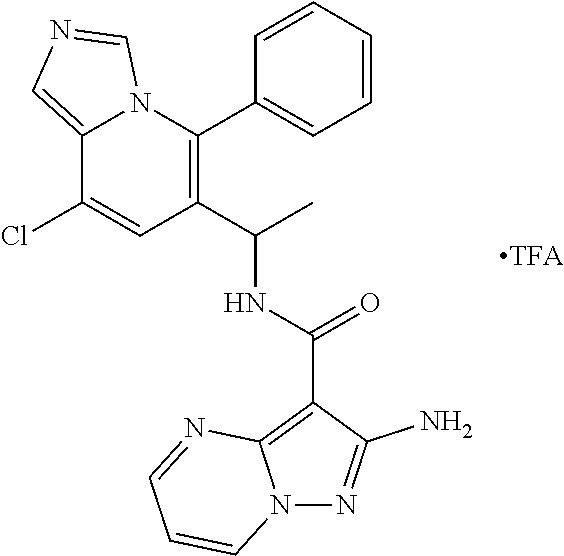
C1(C(NC(=O)C2=C3N(N=C2N)C=CC=N3)C)=C(C2=CC=CC=C2)N2C(=CN=C2)C(Cl)=C1
